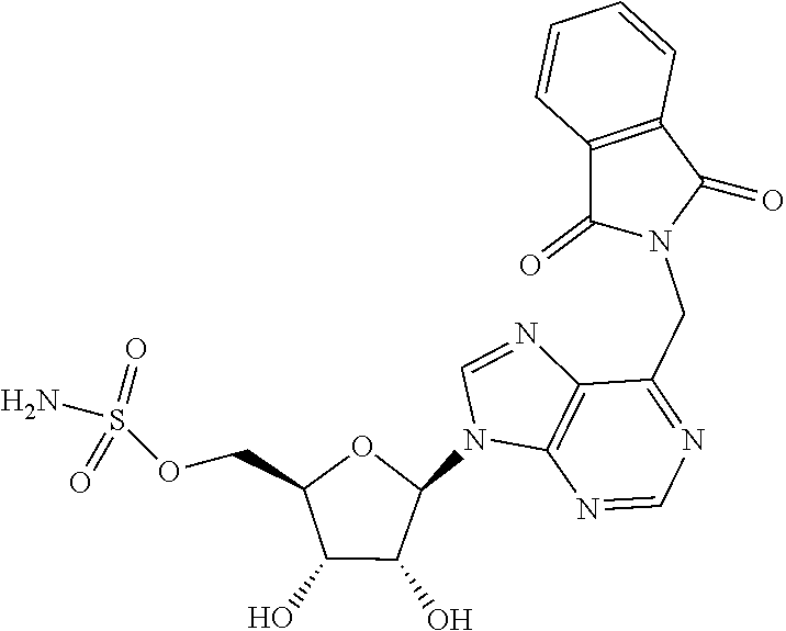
C1(O)C(O)C(N2C3=C(N=C2)C(CN2C(=O)C4=C(C2=O)C=CC=C4)=NC=N3)OC1COS(N)(=O)=O
